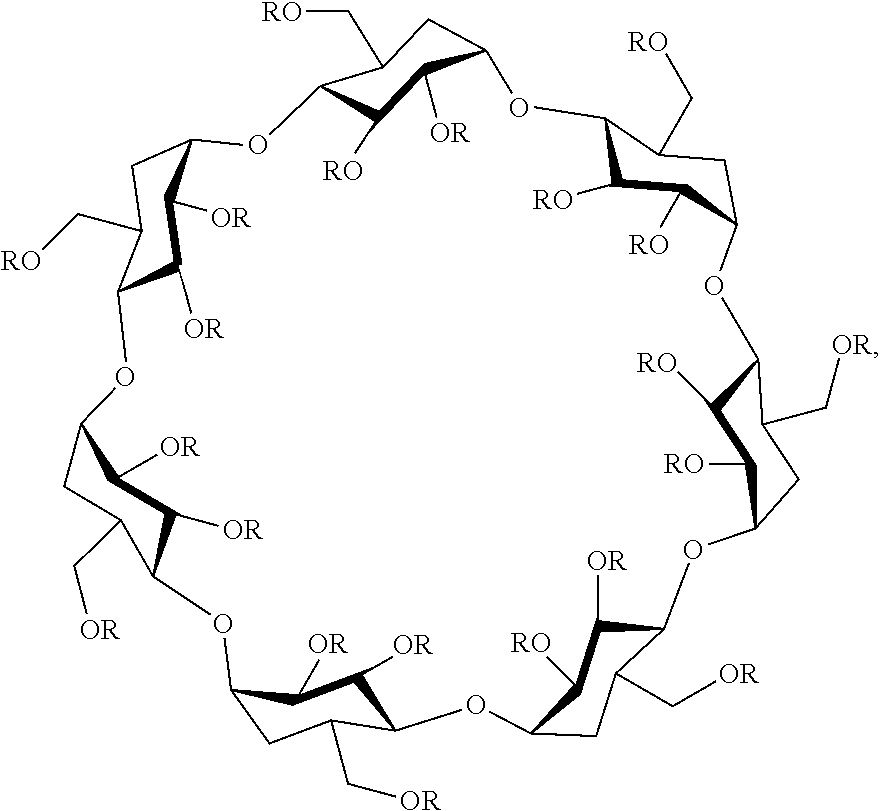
C12C([OR])C([OR])C(CC1C[OR])OC1C([OR])C([OR])C(CC1C[OR])OC1C([OR])C([OR])C(CC1C[RO])OC1C([RO])C([OR])C(CC1C[RO])OC1C([RO])C([RO])C(CC1C[RO])OC1C([RO])C([RO])C(CC1C[OR])OC1C([OR])C([RO])C(O2)CC1C[OR]
